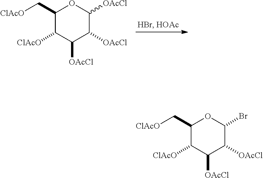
C1(C[ClAcO])C([ClAcO])C([OAcCl])C([OAcCl])C([OAcCl])O1.C1(C[ClAcO])C([ClAcO])C([OAcCl])C([OAcCl])C(Br)O1
